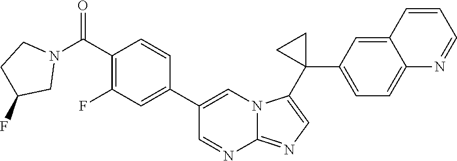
C1(C2(C3=CN=C4N=CC(C5=CC(F)=C(C(=O)N6CCC(F)C6)C=C5)=CN43)CC2)=CC=C2C(=C1)C=CC=N2
